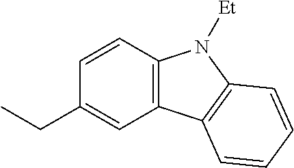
C12=C(C=CC(CC)=C1)N([Et])C1=C2C=CC=C1
